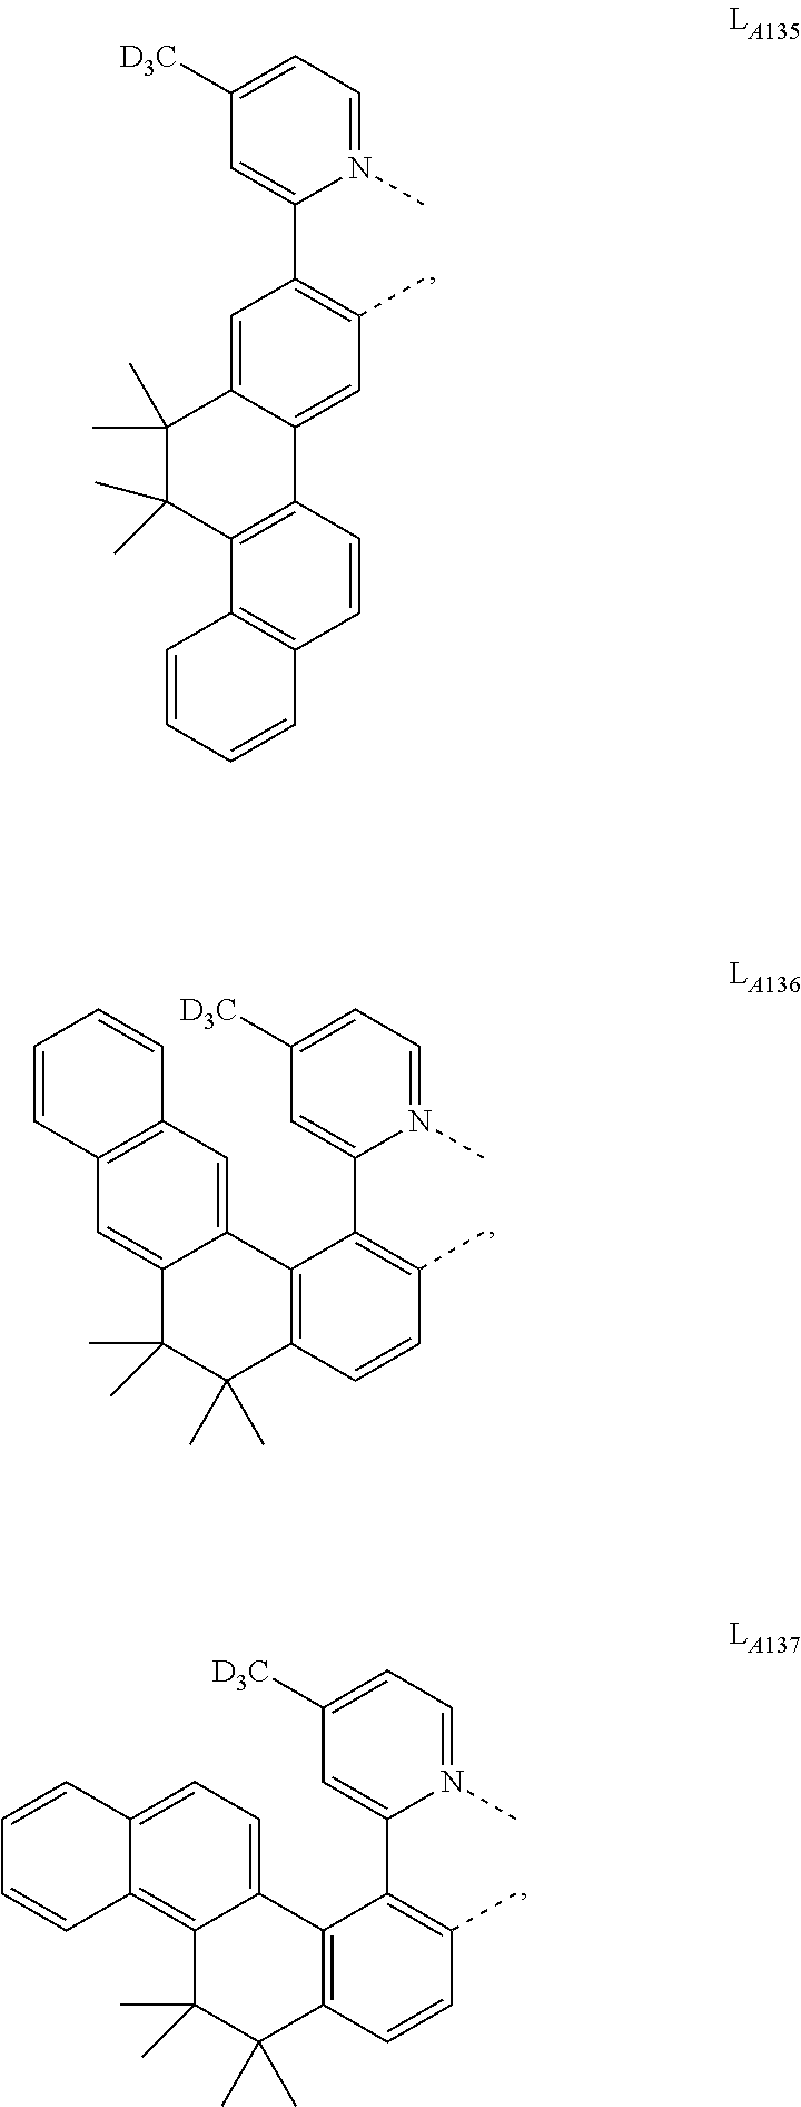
N1(C)=CC=C([D3C])C=C1C1=C(C)C=C2C(=C1)C(C)(C)C(C)(C)C1=C2C=CC2=C1C=CC=C2.N1(C)=CC=C([D3C])C=C1C1=C(C)C=CC2=C1C1=CC3=C(C=C1C(C)(C)C2(C)C)C=CC=C3.N1(C)=CC=C([D3C])C=C1C1=C(C)C=CC2=C1C1=CC=C3C(=C1C(C)(C)C2(C)C)C=CC=C3
